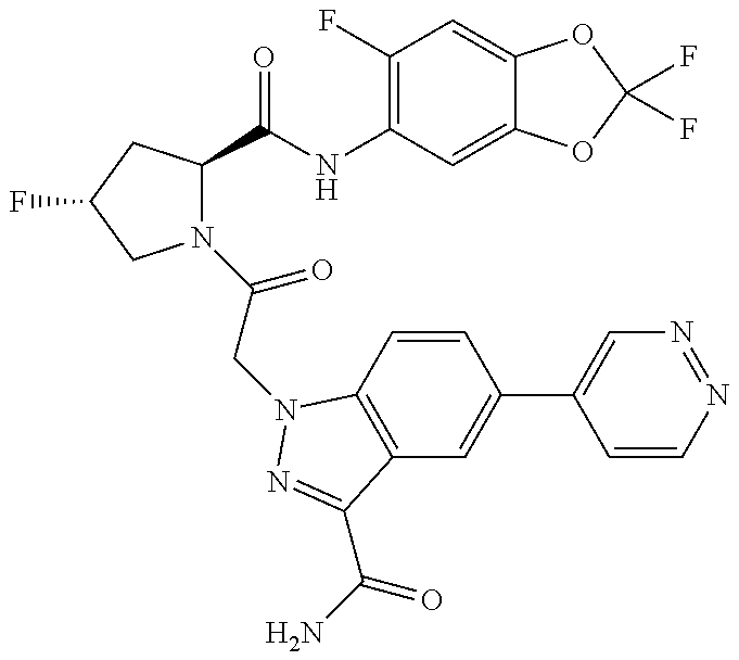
N1(C(=O)CN2C3=C(C=C(C4=CN=NC=C4)C=C3)C(C(=O)N)=N2)C(C(=O)NC2=C(F)C=C3C(=C2)OC(F)(F)O3)CC(F)C1
